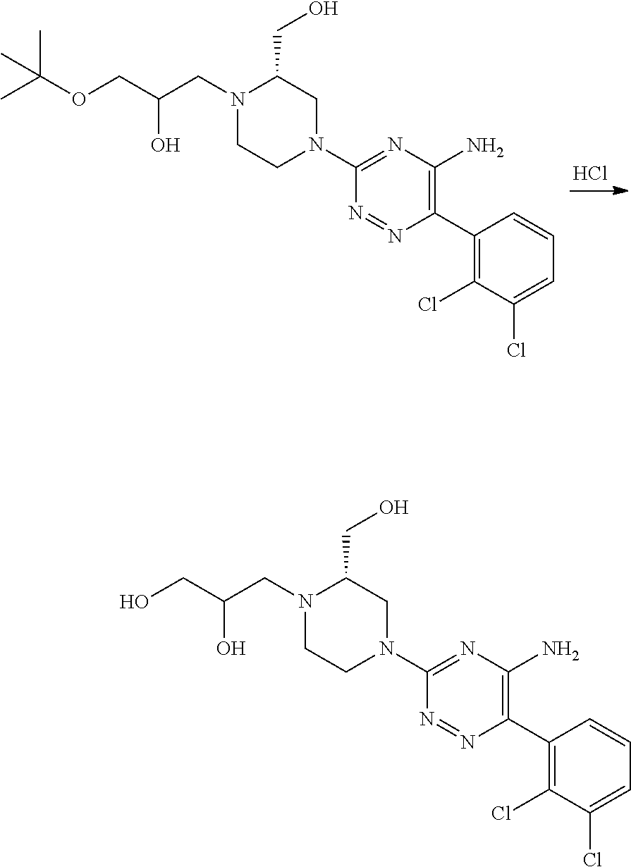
Cl.N1=NC(C2=C(Cl)C(Cl)=CC=C2)=C(N)N=C1N1CC(CO)N(CC(COC(C)(C)C)O)CC1.N1=NC(C2=C(Cl)C(Cl)=CC=C2)=C(N)N=C1N1CC(CO)N(CC(CO)O)CC1
